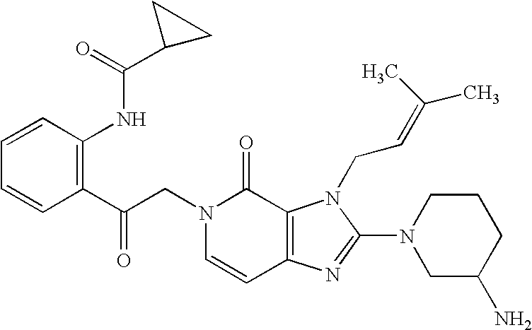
C(CN1C=CC2=C(C1=O)N(CC=C(C)C)C(N1CC(N)CCC1)=N2)(C1=C(NC(C2CC2)=O)C=CC=C1)=O
